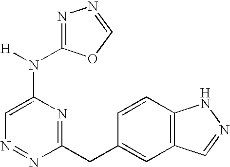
N1=NC(CC2=CC3=C(C=C2)NN=C3)=NC(N([H])C2=NN=CO2)=C1
